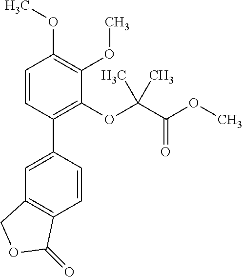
C1=C(C2=C(OC(C(OC)=O)(C)C)C(OC)=C(OC)C=C2)C=CC2=C1COC2=O
